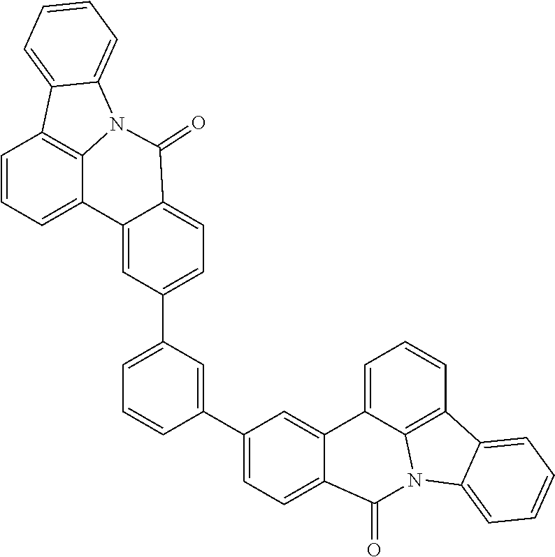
C1=CC=C2C3=C1C1=CC=CC=C1N3C(=O)C1=CC=C(C3=CC=CC(C4=CC=C5C(=C4)C4=CC=CC6=C4N(C4=CC=CC=C64)C5=O)=C3)C=C21
